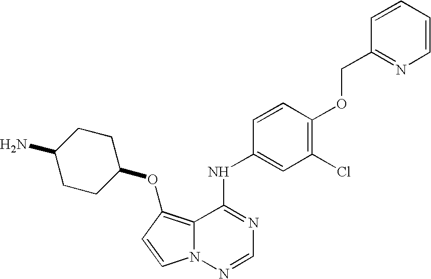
C12=C(OC3CCC(N)CC3)C=CN1N=CN=C2NC1=CC(Cl)=C(OCC2=NC=CC=C2)C=C1
